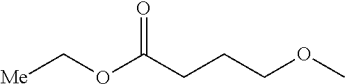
[Me]COC(CCCOC)=O
